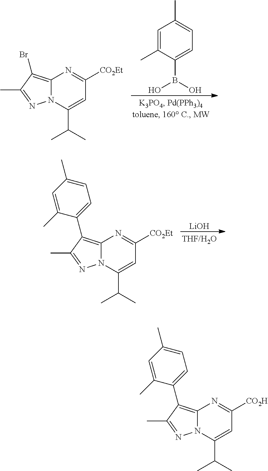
C1=C(C)C(B(O)O)=CC=C1C.N12C(=C(Br)C(C)=N1)N=C([CO2Et])C=C2C(C)C.[LiOH].N12C(=C(C3=CC=C(C)C=C3C)C(C)=N1)N=C([CO2Et])C=C2C(C)C.N12C(=C(C3=CC=C(C)C=C3C)C(C)=N1)N=C([CO2H])C=C2C(C)C
